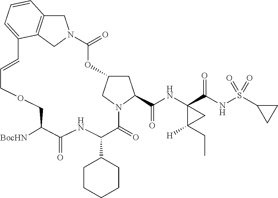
C1C2=C3CN1C(=O)OC1CC(C(NC4(C(NS(C5CC5)(=O)=O)=O)C(CC)([H])C4)=O)N(C(=O)C(C4CCCCC4)NC(=O)C([BocHN])COCC=CC3=CC=C2)C1
